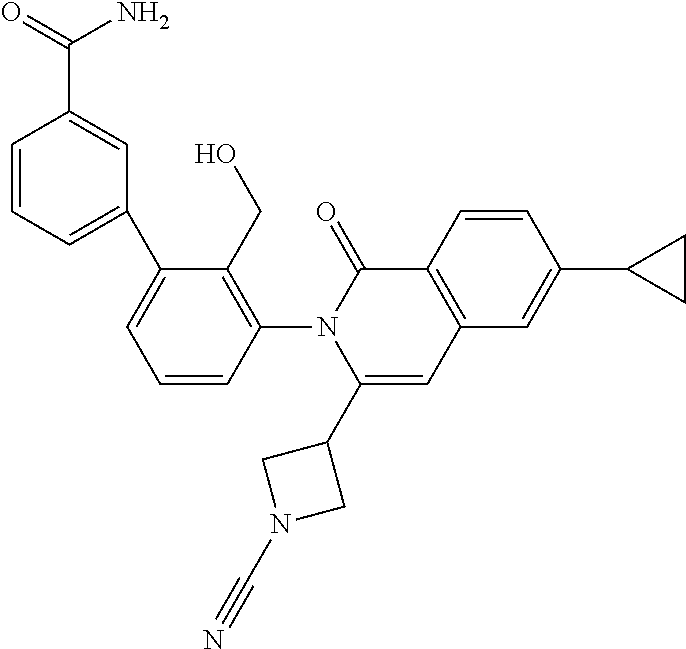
C1=CC(N2C(C3CN(C#N)C3)=CC3=C(C2=O)C=CC(C2CC2)=C3)=C(CO)C(C2=CC=CC(C(=O)N)=C2)=C1
